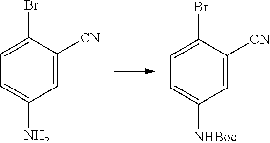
C1(Br)=CC=C(N)C=C1[CN].C1(Br)=CC=C([NHBoc])C=C1[CN]
